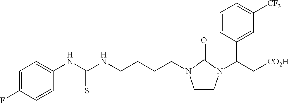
C(CCN1CCN(C(C2=CC([CF3])=CC=C2)C[CO2H])C1=O)CNC(=S)NC1=CC=C(F)C=C1
